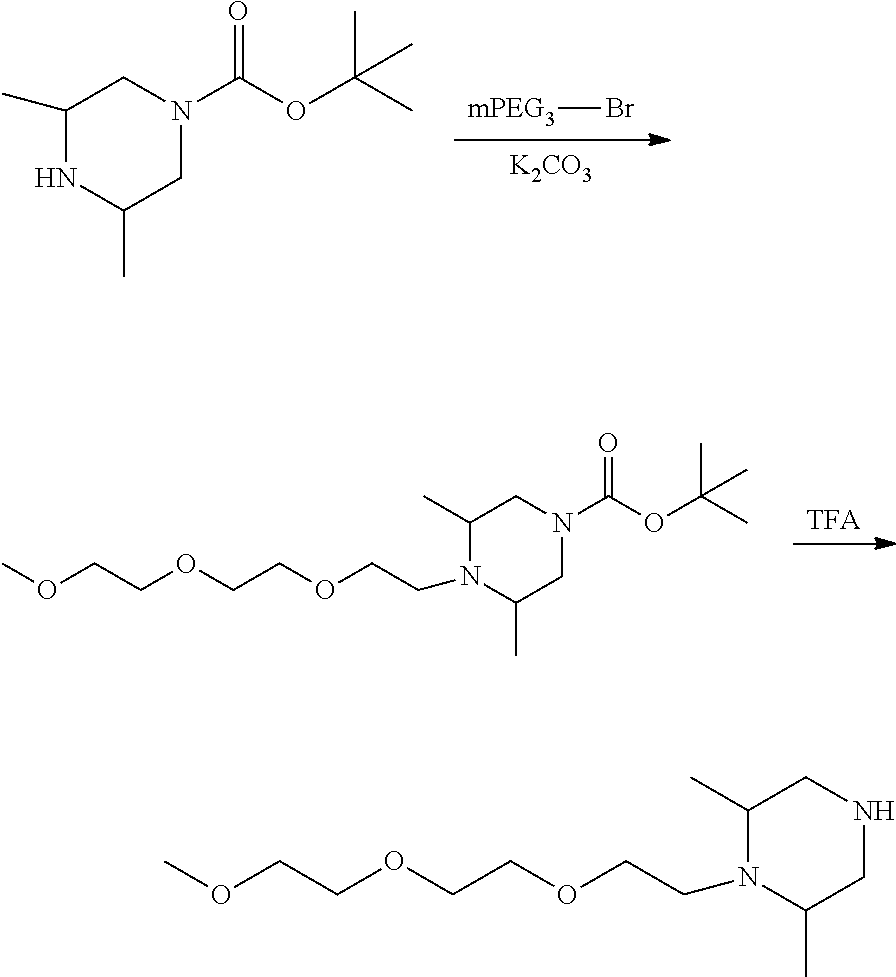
[mPEG3]Br.[K2CO3].C1(C)NC(C)CN(C(OC(C)(C)C)=O)C1.[TFA].C1(C)N(CCOCCOCCOC)C(C)CN(C(OC(C)(C)C)=O)C1.C1(C)N(CCOCCOCCOC)C(C)CNC1
